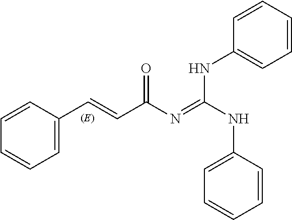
C1=C(C=CC(N=C(NC2=CC=CC=C2)NC2=CC=CC=C2)=O)C=CC=C1
